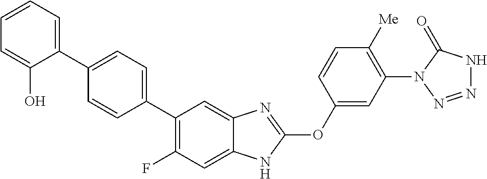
C1(C2=C(F)C=C3C(=C2)N=C(OC2=CC(N4N=NNC4=O)=C([Me])C=C2)N3)=CC=C(C2=CC=CC=C2O)C=C1
